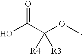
OC(C(OC)([R4])[R3])=O
